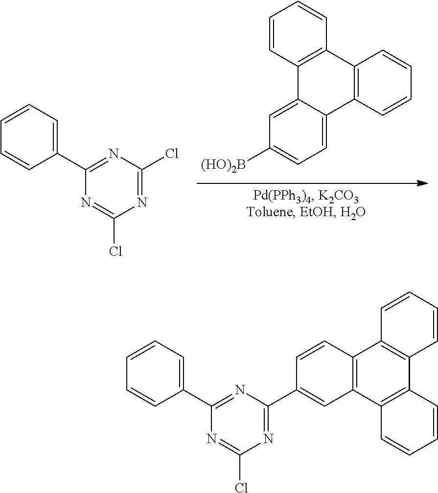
C1=CC2=C(C=C1)C1=CC=C([(HO)2B])C=C1C1=C2C=CC=C1.C1=CC=C(C2=NC(Cl)=NC(Cl)=N2)C=C1.C1=CC(C2=NC(C3=CC4=C(C=C3)C3=C(C=CC=C3)C3=C4C=CC=C3)=NC(Cl)=N2)=CC=C1
